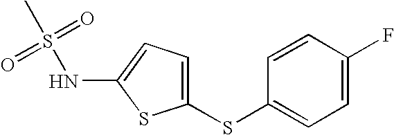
C1(SC2=CC=C(F)C=C2)=CC=C(NS(C)(=O)=O)S1
